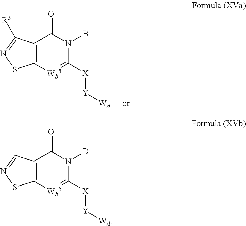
C12=C([Wb5]=C([X][Y][Wd])N(B)C1=O)SN=C2[R3].C12=C([Wb5]=C([X][Y][Wd])N(B)C1=O)SN=C2
